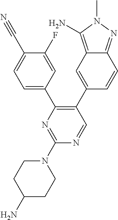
C1(C2=CC3=C(N)N(C)N=C3C=C2)=C(C2=CC=C(C#N)C(F)=C2)N=C(N2CCC(N)CC2)N=C1
